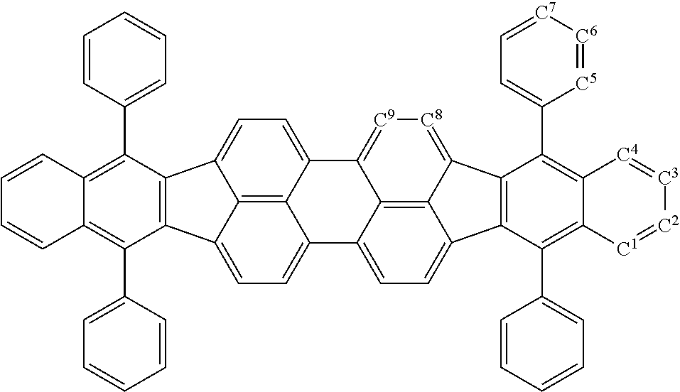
[C3]1=[C4]C2=C(C3=CC=[C7][C6]=[C5]3)C3=C(C4=CC=C5C6=C4C3=[C8][C9]=C6C3=CC=C4C6=C(C7=CC=C5C3=C47)C(C3=CC=CC=C3)=C3C(=C6C4=CC=CC=C4)C=CC=C3)C(C3=CC=CC=C3)=C2[C1]=[C2]1
